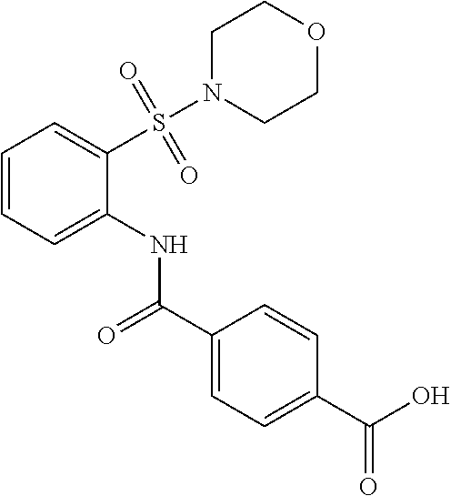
C1=C(C(=O)NC2=CC=CC=C2S(=O)(=O)N2CCOCC2)C=CC(C(O)=O)=C1
